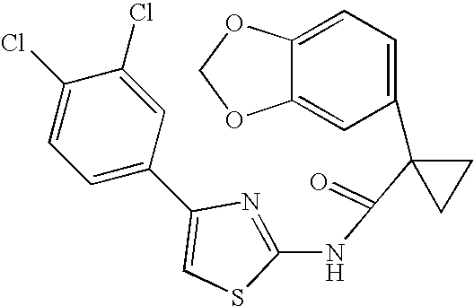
C1=C2C(=CC(C3(C(=O)NC4=NC(C5=CC=C(Cl)C(Cl)=C5)=CS4)CC3)=C1)OCO2
